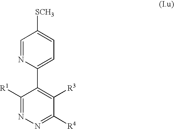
C1(C2=CC=C([SCH3])C=N2)=C([R3])C([R4])=NN=C1[R1]
